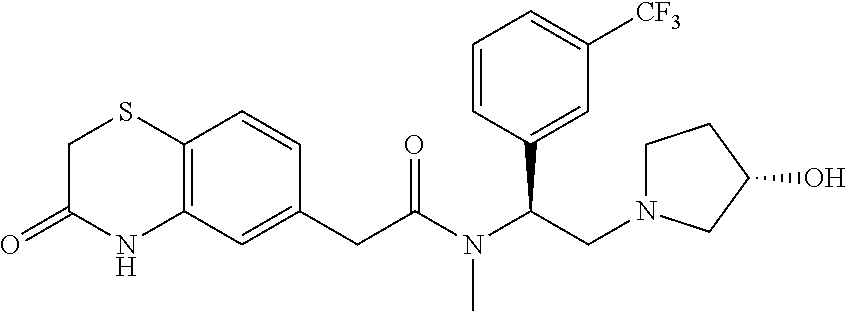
C12=C(C=C(CC(N(C(CN3CCC(O)C3)C3=CC([CF3])=CC=C3)C)=O)C=C1)NC(=O)CS2
